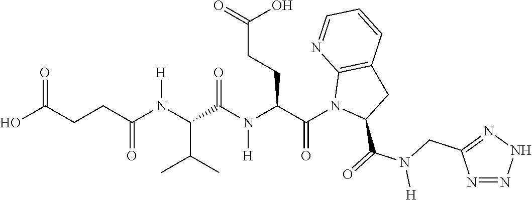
C(CC(N(C(C(C)C)C(N(C(C(N1C(C(=O)N(CC2=NNN=N2)[H])CC2=C1N=CC=C2)=O)CCC(=O)O)[H])=O)[H])=O)C(O)=O
